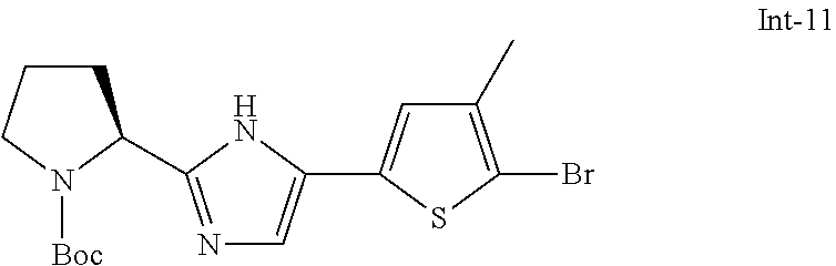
N1=C(C2CCCN2[Boc])NC(C2=CC(C)=C(Br)S2)=C1
